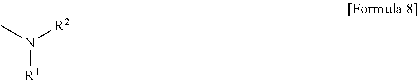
N([R1])(C)[R2]
